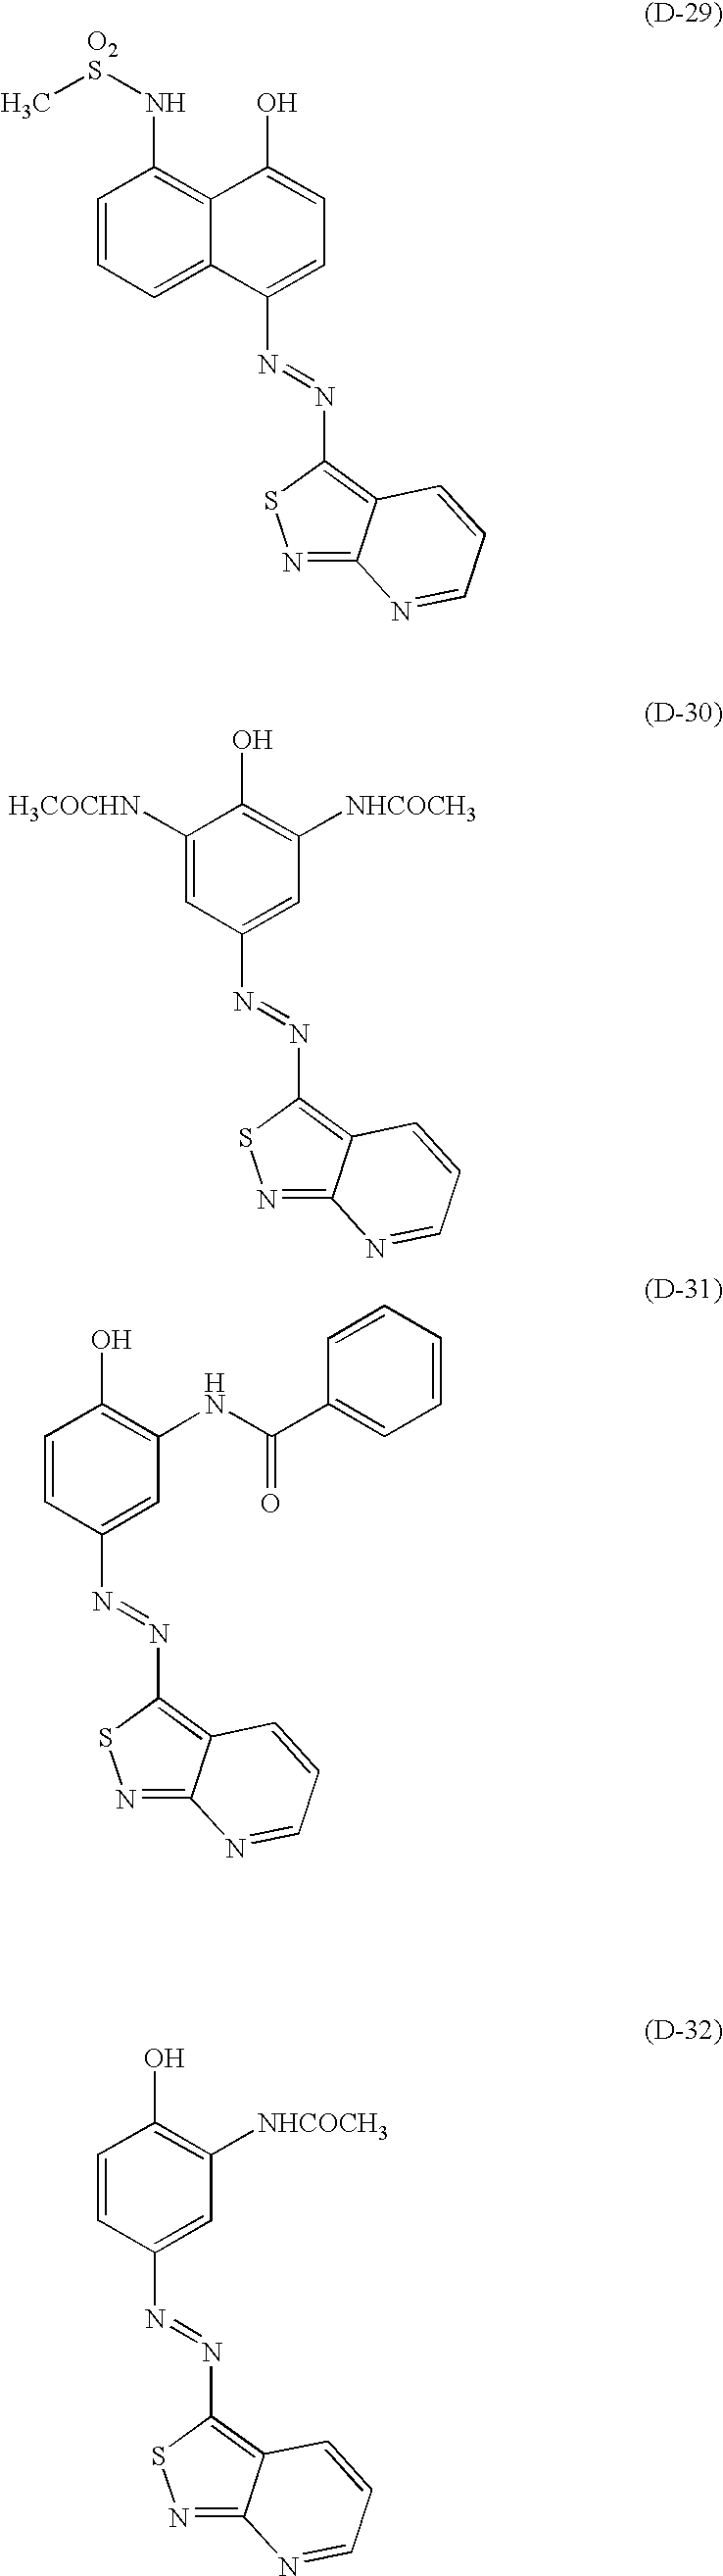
C12=CC=CC(N[O2S]C)=C1C(O)=CC=C2N=NC1=C2C(=NS1)N=CC=C2.C1=C([H3COCHN])C(O)=C([NHCOCH3])C=C1N=NC1=C2C(=NS1)N=CC=C2.C1=CC(O)=C(NC(C2=CC=CC=C2)=O)C=C1N=NC1=C2C(=NS1)N=CC=C2.C1=CC(O)=C([NHCOCH3])C=C1N=NC1=C2C(=NS1)N=CC=C2
